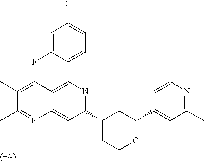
C12=CC(C3CCOC(C4=CC(C)=NC=C4)C3)=NC(C3=CC=C(Cl)C=C3F)=C1C=C(C)C(C)=N2
